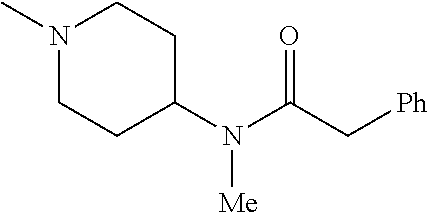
N1(C)CCC(N(C(C[Ph])=O)[Me])CC1
